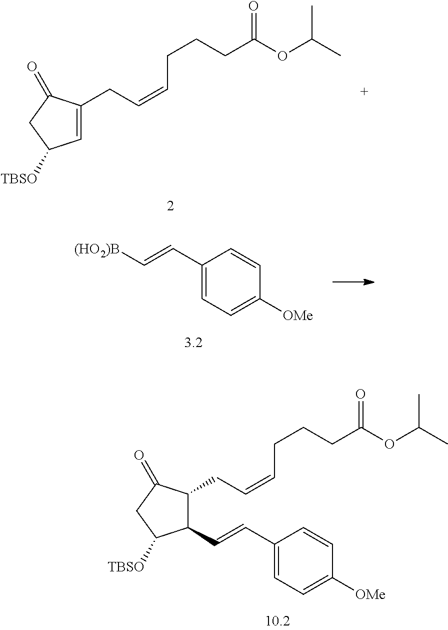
C1=C(CC=CCCCC(=O)OC(C)C)C(=O)CC1[TBSO].C1(C=CC2=CC=C([OMe])C=C2)C(CC=CCCCC(=O)OC(C)C)C(=O)CC1[TBSO].C1(C=C[(HO2)B])=CC=C([OMe])C=C1
